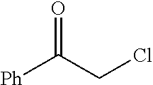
[Ph]C(CCl)=O
